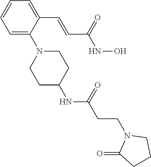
C1=C(C=CC(NO)=O)C(N2CCC(NC(=O)CCN3C(=O)CCC3)CC2)=CC=C1
